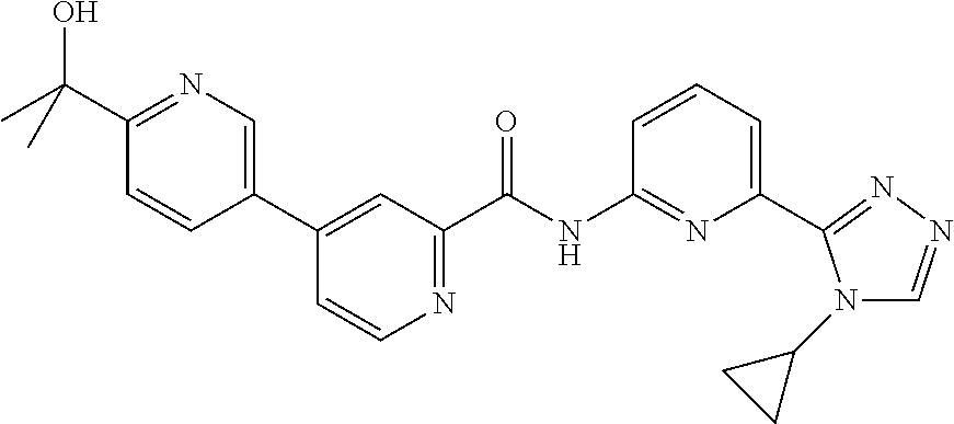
C1=CN=C(C(NC2=NC(C3=NN=CN3C3CC3)=CC=C2)=O)C=C1C1=CN=C(C(C)(O)C)C=C1
